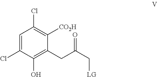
C1=C(Cl)C(O)=C(CC(=O)C[LG])C([CO2H])=C1Cl
